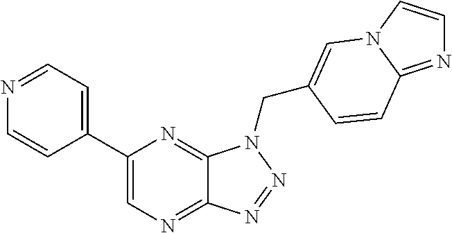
C1=C(C2=CN=C3C(=N2)N(CC2=CN4C=CN=C4C=C2)N=N3)C=CN=C1
